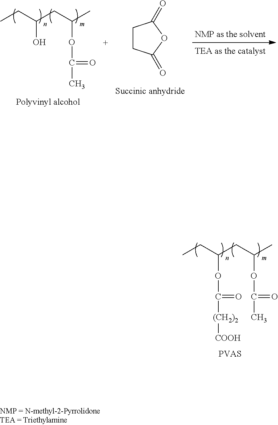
CCC(CC(C)OC(C)=O)OC([(CH2)2][COOH])=O.CCC(CC(C)OC(C)=O)O.C1CC(=O)OC1=O
